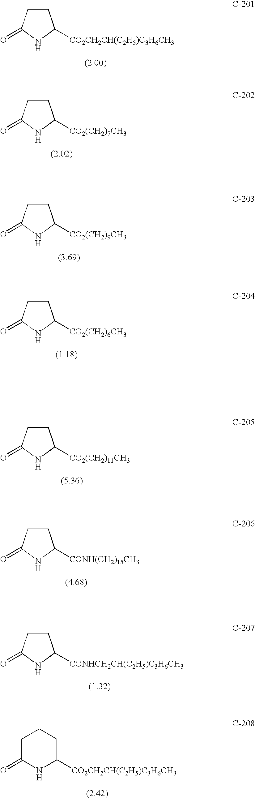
C1CC(=O)NC1[CO2CH2CH(C2H5)C3H6CH3].C1CC(=O)NC1[CO2(CH2)7CH3].C1CC(=O)NC1[CO2(CH2)9CH3].C1CC(=O)NC1[CO2(CH2)6CH3].C1CC(=O)NC1[CO2(CH2)11CH3].C1CC(=O)NC1[CONH(CH2)15CH3].C1CC(=O)NC1[CONHCH2CH(C2H5)C3H6CH3].C1([CO2CH2CH(C2H5)C3H6CH3])CCCC(=O)N1
